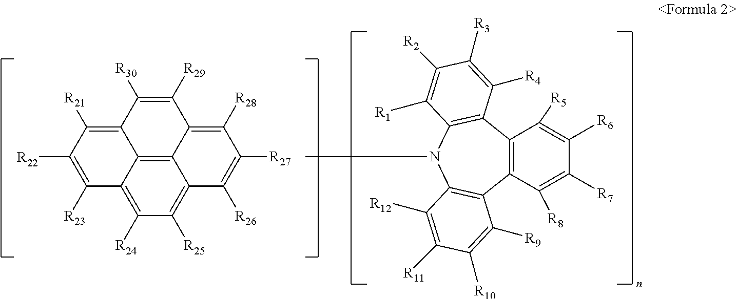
C1([R6])=C([R5])C2=C(C([R8])=C1[R7])C1=C(N(C)C3=C2C([R4])=C([R3])C([R2])=C3[R1])C([R12])=C([R11])C([R10])=C1[R9].C12=C([R21])C([R22])=C([R23])C3=C([R24])C([R25])=C4C(=C13)C(=C([R28])C([R27])=C4[R26])C([R29])=C2[R30]
